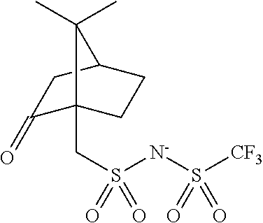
C1(=O)C2(CS([N-]S([CF3])(=O)=O)(=O)=O)CCC(C1)C2(C)C
